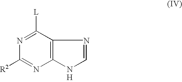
C1([R2])=NC2=C(C([L])=N1)N=CN2.[H]
